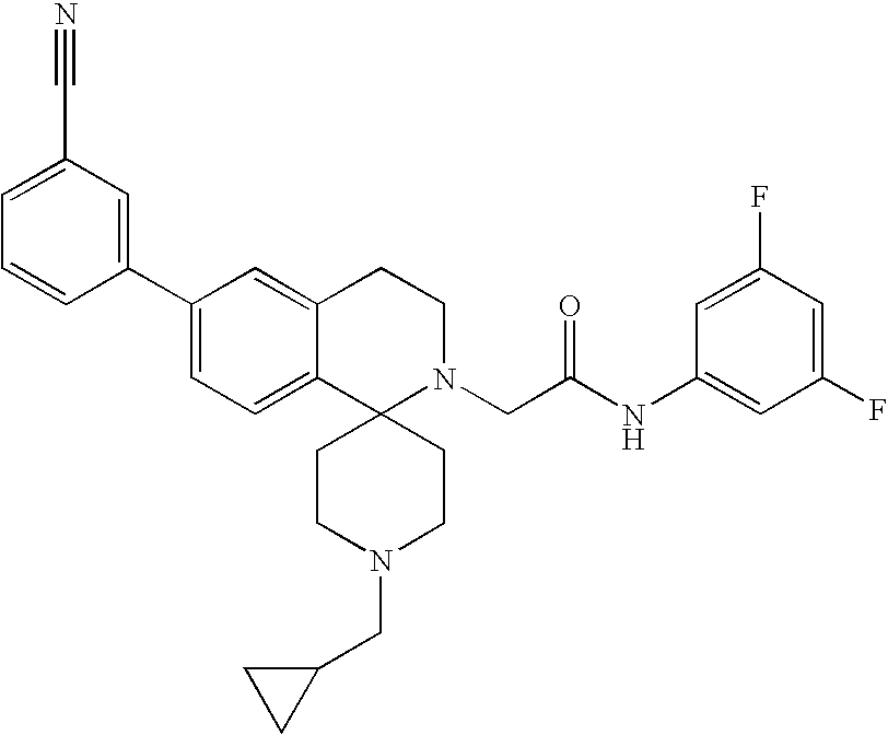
C1(C2=CC=C3C(=C2)CCN(CC(NC2=CC(F)=CC(F)=C2)=O)C32CCN(CC3CC3)CC2)=CC(C#N)=CC=C1
